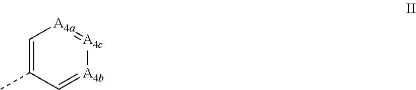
C1=C(C)C=[A4b][A4c]=[A4a]1
